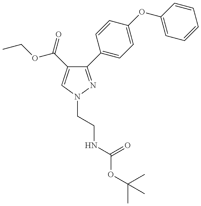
C1(C2=CC=C(OC3=CC=CC=C3)C=C2)=NN(CCNC(OC(C)(C)C)=O)C=C1C(=O)OCC
